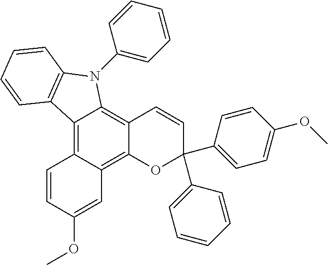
C12=C3C(=C4C(=C1N(C1=CC=CC=C1)C1=C2C=CC=C1)C=CC(C1=CC=CC=C1)(C1=CC=C(OC)C=C1)O4)C=C(OC)C=C3
